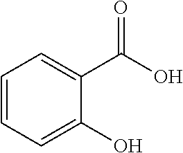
C1=CC=C(O)C(C(O)=O)=C1
